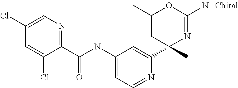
C1(C(NC2=CC=NC(C3(C)N=C(N)OC(C)=C3)=C2)=O)=NC=C(Cl)C=C1Cl
